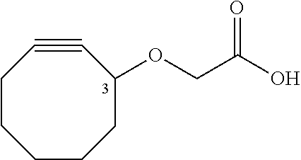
C1CCCCC(OCC(O)=O)C#C1
